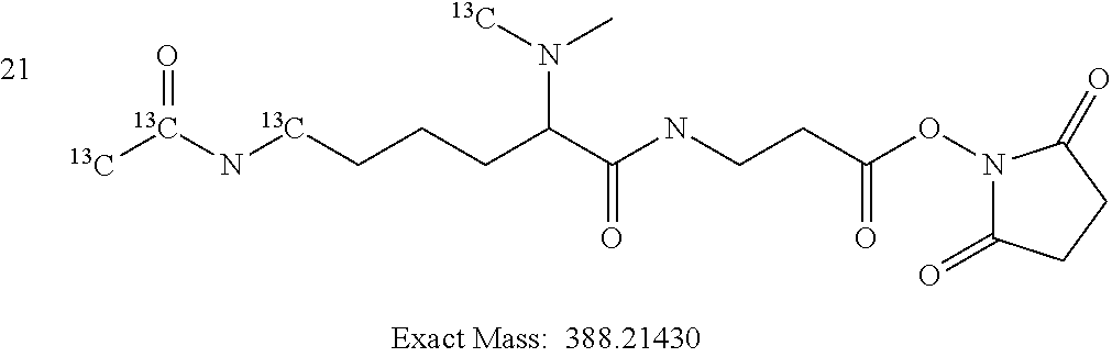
[13C][13C](=O)N[13C]CCCC(C(=O)NCCC(ON1C(=O)CCC1=O)=O)N(C)[13C]
